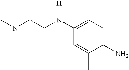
C(N([H])C1=CC=C(N)C(C)=C1)CN(C)C
